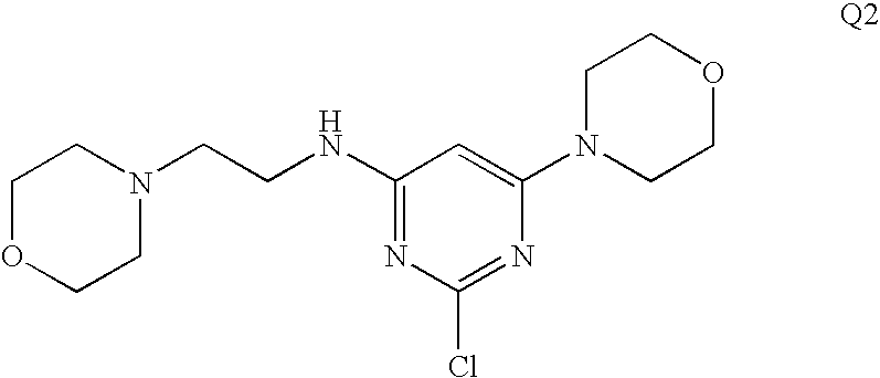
C1(NCCN2CCOCC2)=NC(Cl)=NC(N2CCOCC2)=C1
